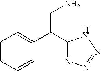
C1(C(C2=NN=NN2)CN)=CC=CC=C1
